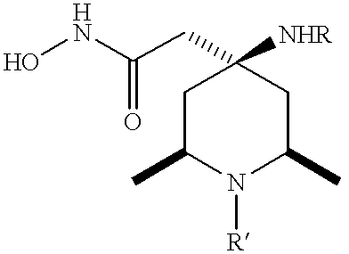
ONC(CC1([NHR])CC(C)N([R])C(C)C1)=O
